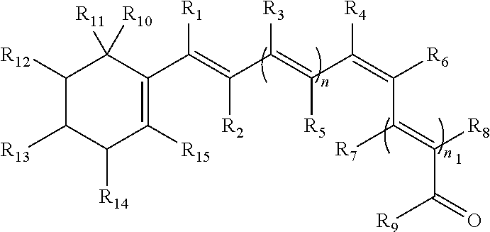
C1([R12])C([R13])C([R14])C([R15])=C(C(=C(C(=C(C(=C(C(=C(C(=O)[R9])[R8])[R7])[R6])[R4])[R5])[R3])[R2])[R1])C1([R11])[R10]
